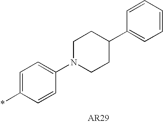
C1=C(*)C=CC(N2CCC(C3=CC=CC=C3)CC2)=C1
